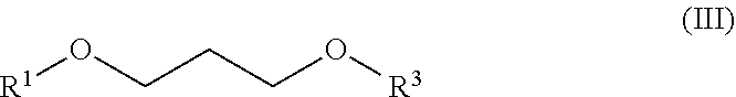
O([R1])CCCO[R3]
